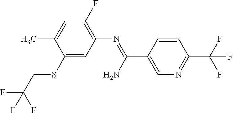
C1(F)=C(N=C(C2=CN=C(C(F)(F)F)C=C2)N)C=C(SCC(F)(F)F)C(C)=C1
